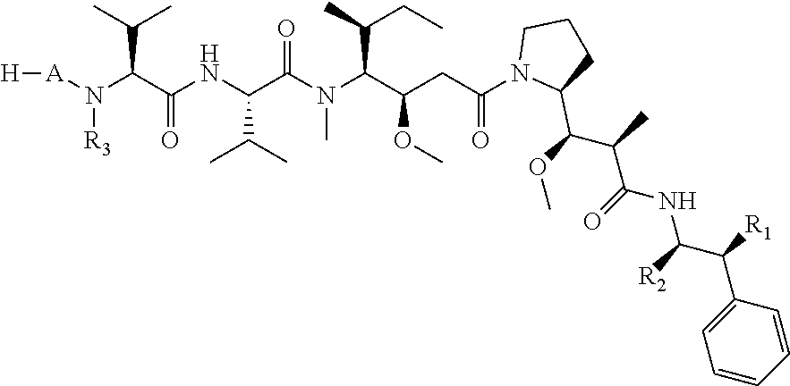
N(C)(C(C(OC)CC(N1C(C(C(C(NC(C(C2=CC=CC=C2)[R1])[R2])=O)C)OC)CCC1)=O)C(C)CC)C(C(NC(=O)C(N([A][H])[R3])C(C)C)C(C)C)=O
